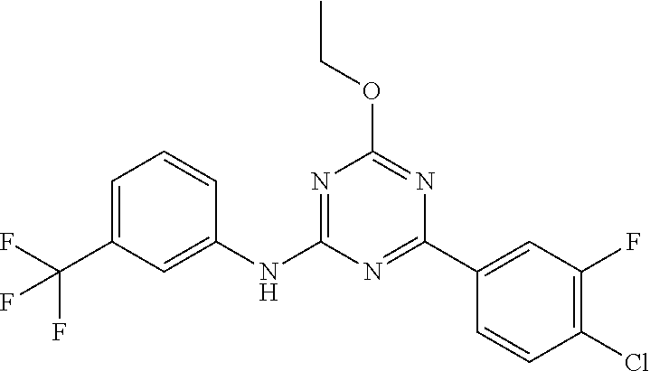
N1=C(C2=CC(F)=C(Cl)C=C2)N=C(OCC)N=C1NC1=CC(C(F)(F)F)=CC=C1
